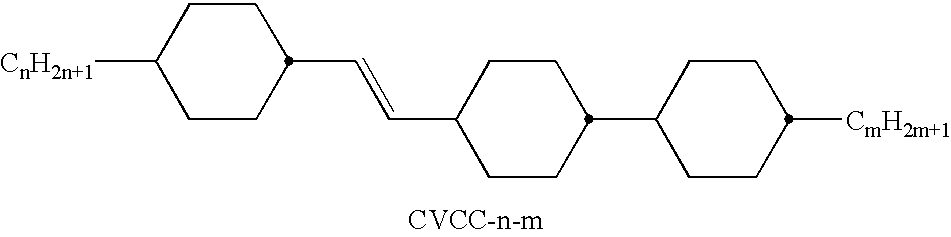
C1CC(C=CC2CCC(C3CCC([CmH2m+1])CC3)CC2)CCC1[CnH2n+1]
